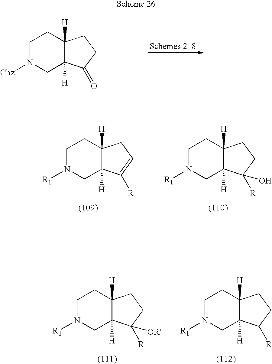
C1N([Cbz])CC2([H])C([H])(C1)CCC2=O.C1N([R1])CC2([H])C([H])(C1)CCC2([R])O.C1N([R1])CC2([H])C([H])(C1)CC=C2[R].C1N([R1])CC2([H])C([H])(C1)CCC2[R].C1N([R1])CC2([H])C([H])(C1)CCC2([OR])[R]
